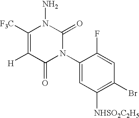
C1(N2C(=O)N(N)C([F3C])=C([H])C2=O)=CC([NHSO2C2H5])=C(Br)C=C1F
